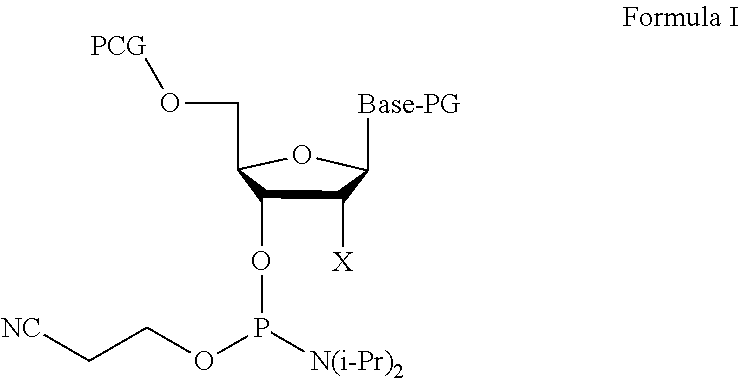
C1([X])C(OP(OCC[NC])[N(i-Pr)2])C(CO[PCG])OC1[Base-PG]
